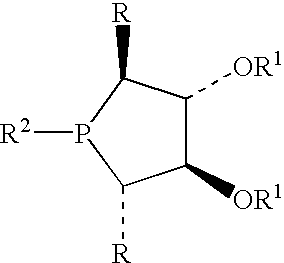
C1([OR1])C([OR1])C([R])P([R2])C1[R]
